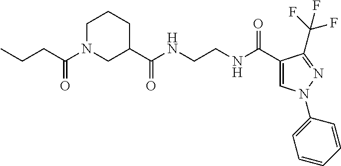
CCCC(N1CC(C(NCCNC(C2=CN(C3=CC=CC=C3)N=C2C(F)(F)F)=O)=O)CCC1)=O
